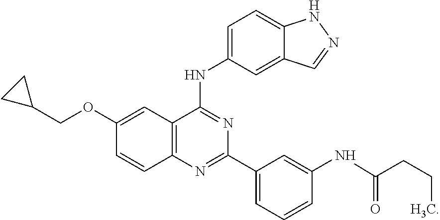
C12=C(N=C(C3=CC=CC(NC(=O)CCC)=C3)N=C1NC1=CC=C3C(=C1)C=NN3)C=CC(OCC1CC1)=C2
